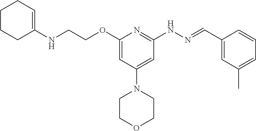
N(C1=CCCCC1)CCOC1=CC(N2CCOCC2)=CC(NN=CC2=CC(C)=CC=C2)=N1
